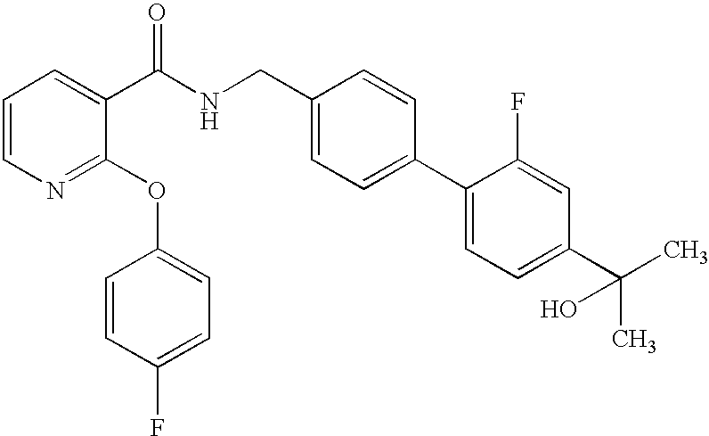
C1=CN=C(OC2=CC=C(F)C=C2)C(C(NCC2=CC=C(C3=CC=C(C(C)(C)O)C=C3F)C=C2)=O)=C1
